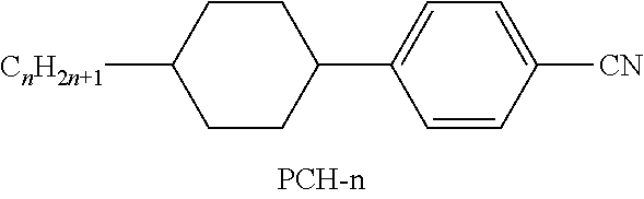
C1(C2CCC([CnH2n+1])CC2)=CC=C([CN])C=C1
